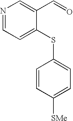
N1=CC=C(SC2=CC=C([SMe])C=C2)C(C=O)=C1
